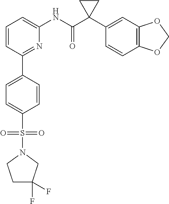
C1=CC(C2=CC=C(S(N3CCC(F)(F)C3)(=O)=O)C=C2)=NC(NC(C2(C3=CC4=C(C=C3)OCO4)CC2)=O)=C1
